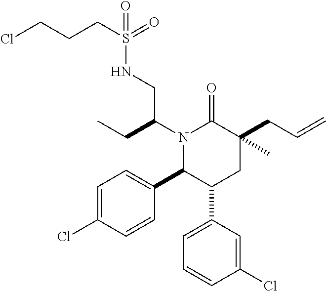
N1(C(CC)CNS(=O)(=O)CCCCl)C(C2=CC=C(Cl)C=C2)C(C2=CC=CC(Cl)=C2)CC(CC=C)(C)C1=O
